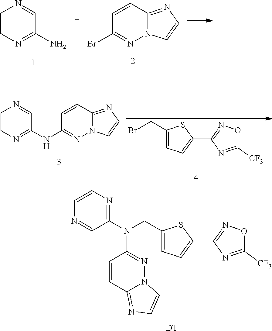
C1=CN=C(N)C=N1.C1=CC2=NC=CN2N=C1Br.C1=CC2=NC=CN2N=C1NC1=NC=CN=C1.BrCC1=CC=C(C2=NOC([CF3])=N2)S1.C(C1=CC=C(C2=NOC([CF3])=N2)S1)N(C1=NC=CN=C1)C1=NN2C(=NC=C2)C=C1.[DT]
